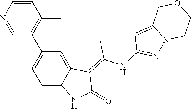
C1=CN=CC(C2=CC=C3C(=C2)C(=C(NC2=NN4C(=C2)COCC4)C)C(=O)N3)=C1C
